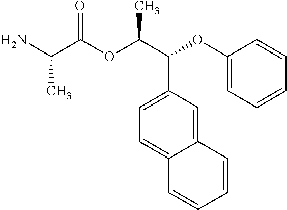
CC(C(=O)OC(C(C1=CC=C2C(=C1)C=CC=C2)OC1=CC=CC=C1)C)N
